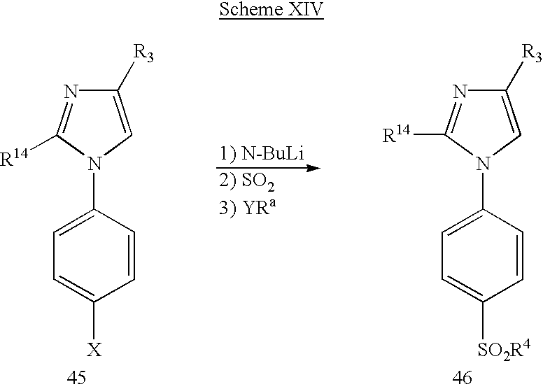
C1([R3])=CN(C2=CC=C([SO2R4])C=C2)C([R14])=N1.C1([R3])=CN(C2=CC=C([X])C=C2)C([R14])=N1
